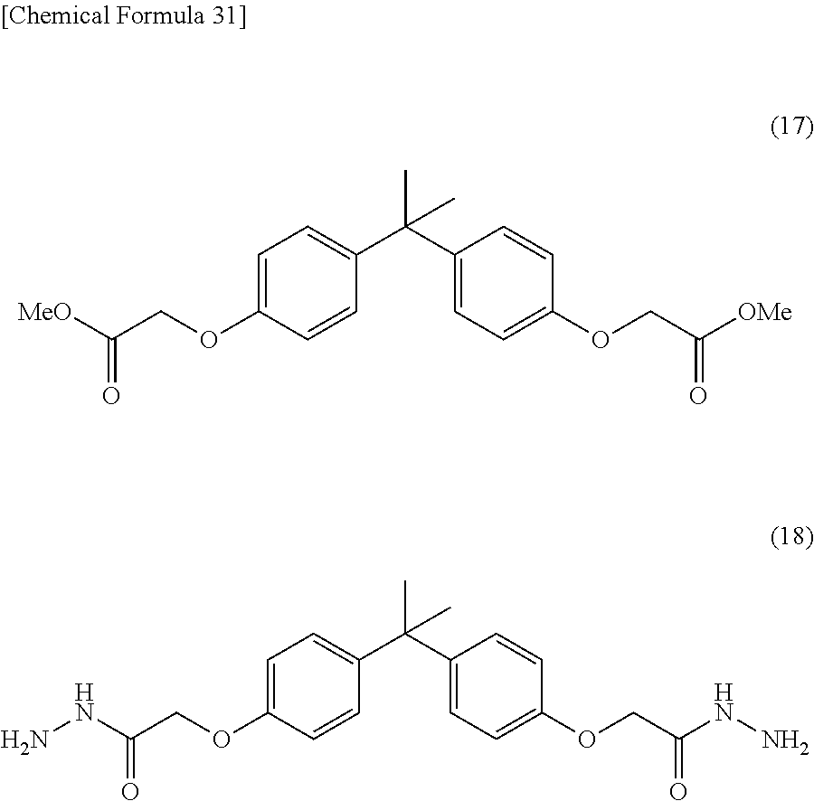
C1=C(OCC(=O)[MeO])C=CC(C(C2=CC=C(OCC(=O)[OMe])C=C2)(C)C)=C1.C1=C(OCC(=O)NN)C=CC(C(C2=CC=C(OCC(=O)NN)C=C2)(C)C)=C1
